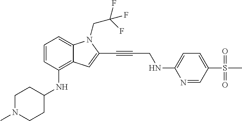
C1=CC(NC2CCN(C)CC2)=C2C(=C1)N(CC(F)(F)F)C(C#CCNC1=CC=C(S(C)(=O)=O)C=N1)=C2
